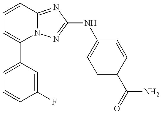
C1=C(C2=CC=CC3=NC(NC4=CC=C(C(=O)N)C=C4)=NN23)C=C(F)C=C1
